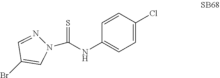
N1(C(NC2=CC=C(Cl)C=C2)=S)N=CC(Br)=C1
